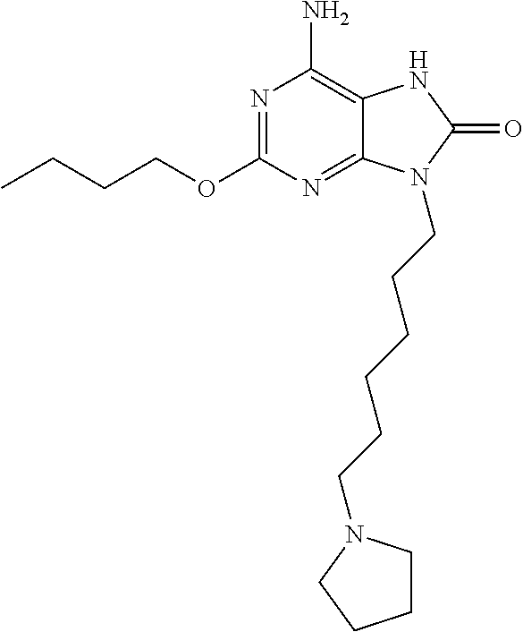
O(C1=NC(N)=C2C(=N1)N(CCCCCCN1CCCC1)C(=O)N2)CCCC
